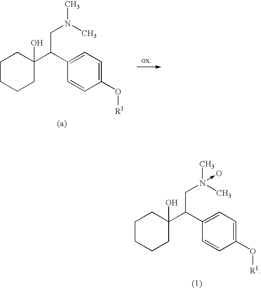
C1CCCC(C(C2=CC=C(O[R1])C=C2)CN(C)C)(O)C1.C1CCCC(C(C2=CC=C(O[R1])C=C2)CN(C)(C)->O)(O)C1
